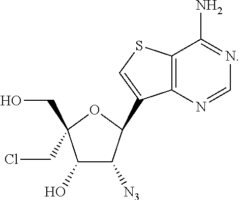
C1(O)C([N3])C(C2=CSC3=C2N=CN=C3N)OC1(CO)CCl
